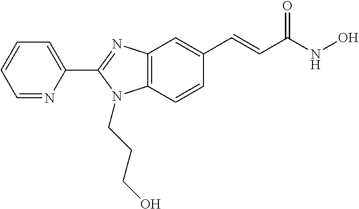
C1(C2=NC3=C(N2CCCO)C=CC(C=CC(NO)=O)=C3)=CC=CC=N1
